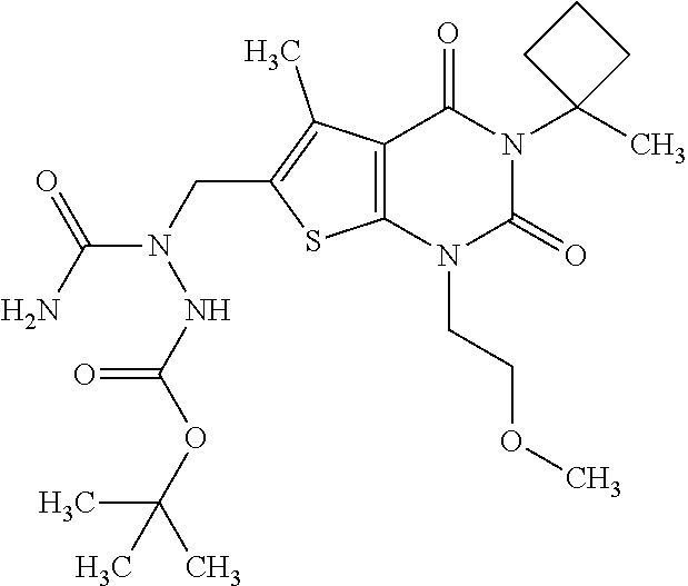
C12=C(N(CCOC)C(=O)N(C3(C)CCC3)C1=O)SC(CN(C(N)=O)NC(OC(C)(C)C)=O)=C2C
